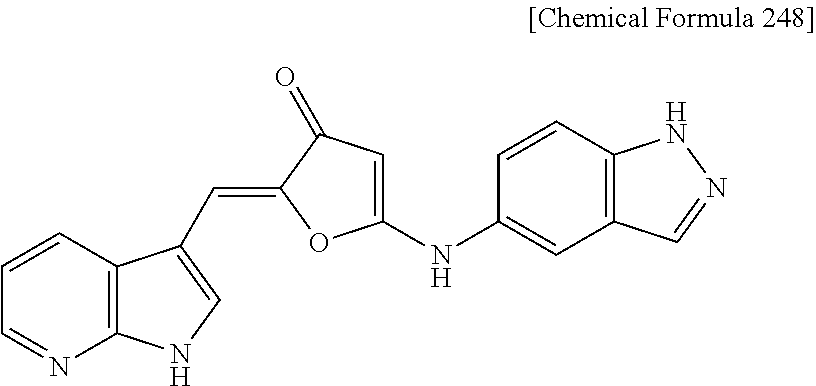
C1=NC2=C(C=C1)C(C=C1OC(NC3=CC4=C(C=C3)NN=C4)=CC1=O)=CN2
